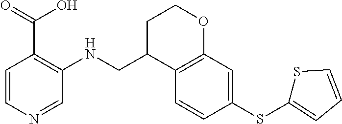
C1=CC(SC2=CC=CS2)=CC2=C1C(CNC1=C(C(O)=O)C=CN=C1)CCO2
